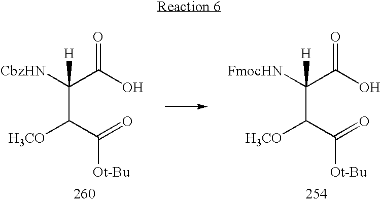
C(C(C(=O)[Ot-Bu])[H3CO])([CbzHN])(C(O)=O)[H].C(C(C(=O)[Ot-Bu])[H3CO])([FmocHN])(C(O)=O)[H]
